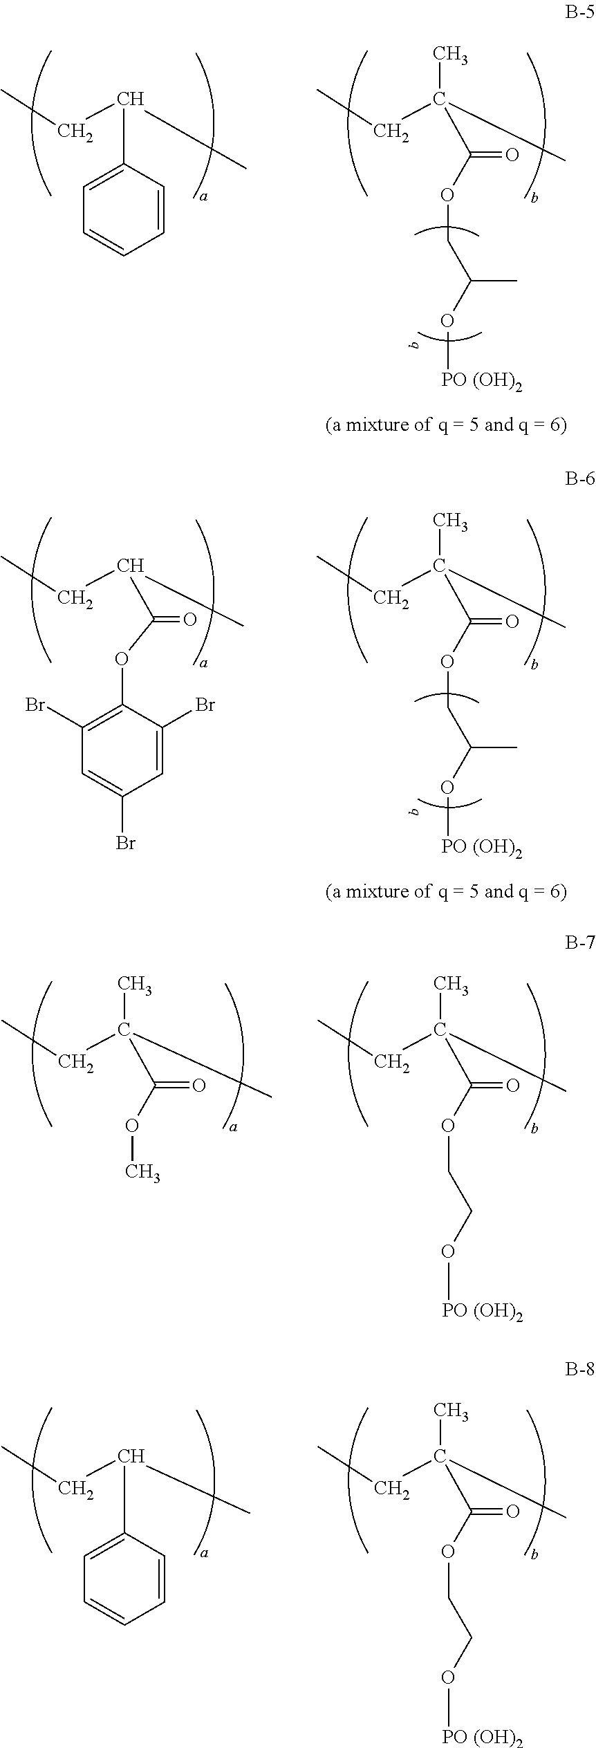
CCC(C1=CC=CC=C1)C.CCC(C)(C)C(OCC(O[PO (OH)2])C)=O.CCC(C)C(OC1=C(Br)C=C(Br)C=C1Br)=O.CCC(C)(C)C(OCC(O[PO (OH)2])C)=O.CCC(C)(C)C(OC)=O.CCC(C)(C)C(OCCO[PO (OH)2])=O.CCC(C)C1=CC=CC=C1.CCC(C)(C)C(OCCO[PO (OH)2])=O
